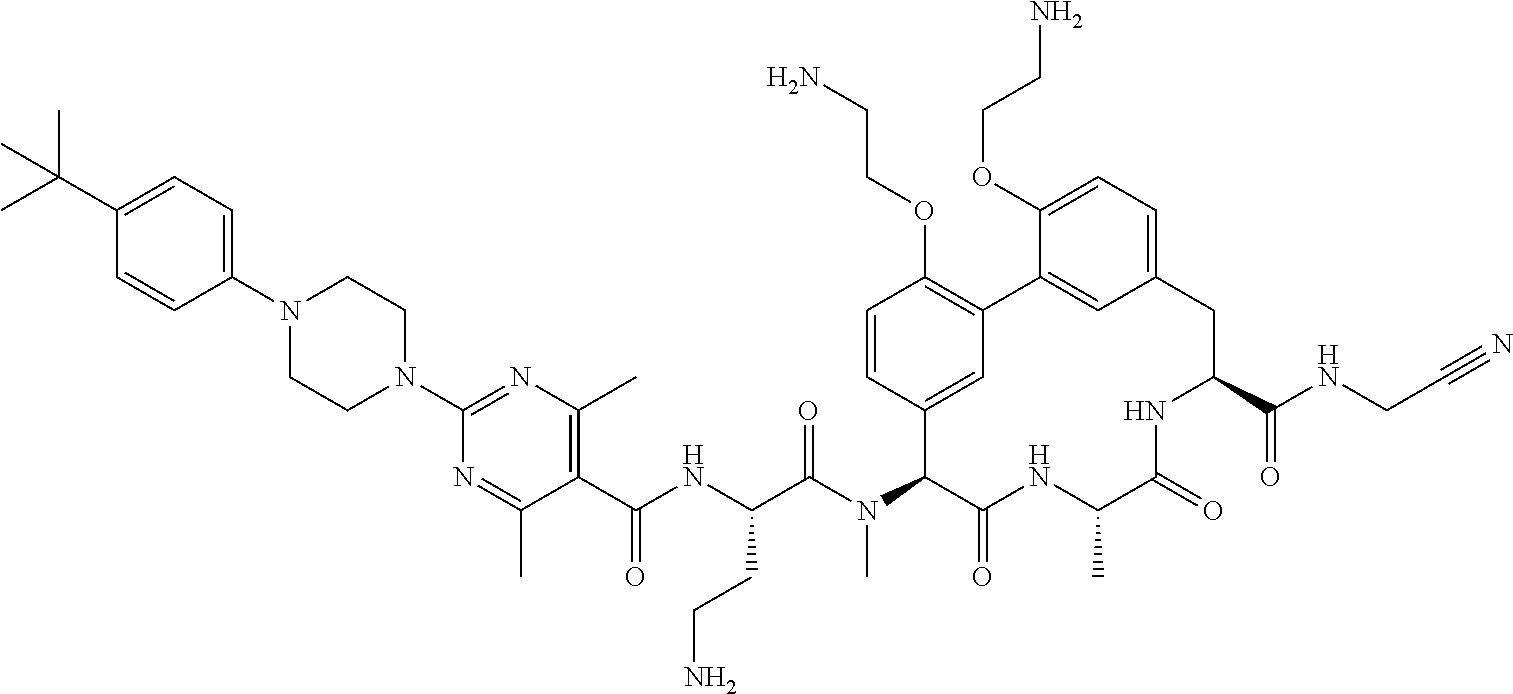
C1(C(NC(C(N(C2C(=O)NC(C)C(=O)NC(C(NCC#N)=O)CC3=CC=C(OCCN)C(=C3)C3=C(OCCN)C=CC2=C3)C)=O)CCN)=O)=C(C)N=C(N2CCN(C3=CC=C(C(C)(C)C)C=C3)CC2)N=C1C
